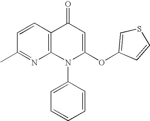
N1=C(C)C=CC2=C1N(C1=CC=CC=C1)C(OC1=CSC=C1)=CC2=O
